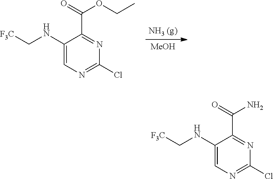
C1=C(NC[F3C])C(C(=O)N)=NC(Cl)=N1.[MeOH].C1=C(NC[F3C])C(C(=O)OCC)=NC(Cl)=N1
